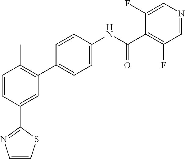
C1=CC(C2=NC=CS2)=CC(C2=CC=C(NC(C3=C(F)C=NC=C3F)=O)C=C2)=C1C
